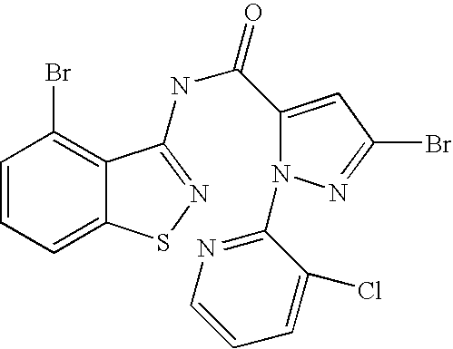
C1=CC=C2C(=C1Br)C(NC(=O)C1=CC(Br)=NN1C1=NC=CC=C1Cl)=NS2
